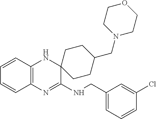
C1=CC2=C(C=C1)N=C(NCC1=CC=CC(Cl)=C1)C1(N2)CCC(CN2CCOCC2)CC1
